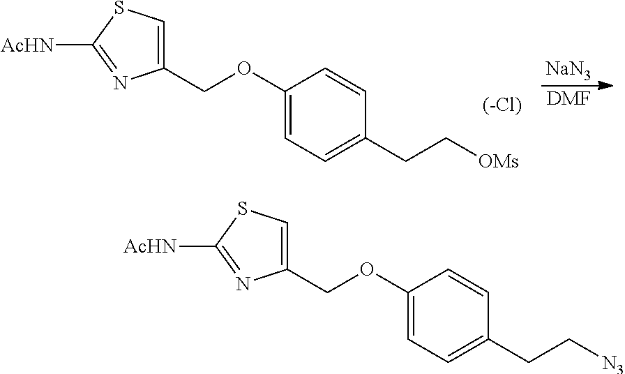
C1(COC2=CC=C(CC[N3])C=C2)=CSC([AcHN])=N1.C1(COC2=CC=C(CC[OMs])C=C2)=CSC([AcHN])=N1.[(-Cl)].[NaN3].[DMF]
